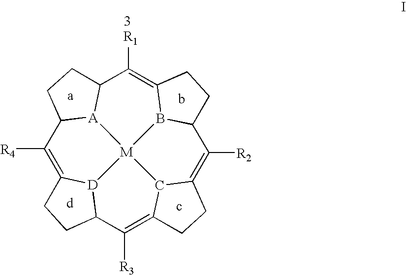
C1([R4])=C2[D]3C(C([R3])=C4C5C(=C([R2])C6B7C(=C([R1])C8[A](C1CC8)[M]753)CC6)CC4)CC2
